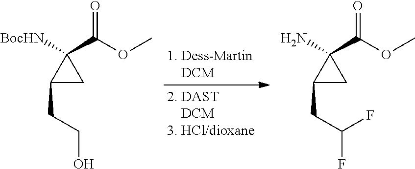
C1(CCO)CC1(C(OC)=O)[BocHN].C1(CC(F)F)CC1(C(OC)=O)N
